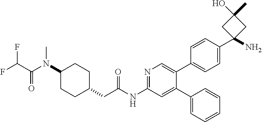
N1=C(NC(CC2CCC(N(C(=O)C(F)F)C)CC2)=O)C=C(C2=CC=CC=C2)C(C2=CC=C(C3(N)CC(C)(O)C3)C=C2)=C1
